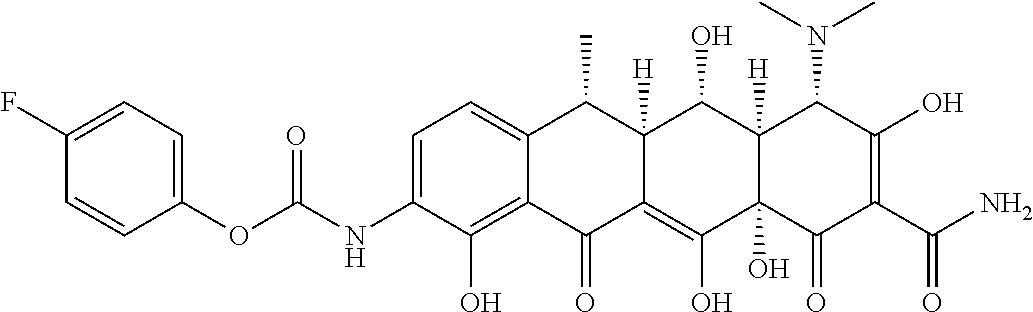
C1(F)=CC=C(OC(NC2=CC=C3C(=C2O)C(=O)C2=C(O)C4(O)C([H])(C(O)C2([H])C3C)C(N(C)C)C(O)=C(C(N)=O)C4=O)=O)C=C1
